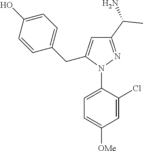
C1(C(N)C)=NN(C2=CC=C([OMe])C=C2Cl)C(CC2=CC=C(O)C=C2)=C1
